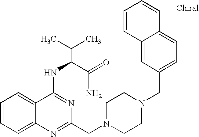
C1=CC=C2C(=C1)C(NC(C(N)=O)C(C)C)=NC(CN1CCN(CC3=CC=C4C(=C3)C=CC=C4)CC1)=N2
